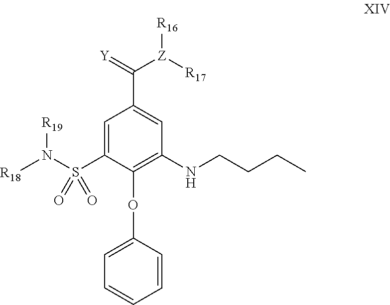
C1=C(S(N([R19])[R18])(=O)=O)C(OC2=CC=CC=C2)=C(NCCCC)C=C1C([Z]([R17])[R16])=[Y]
